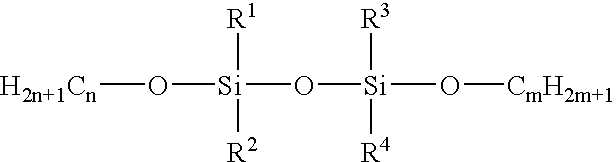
[H2n+1Cn]O[Si](O[Si](O[CmH2m+1])([R4])[R3])([R2])[R1]
